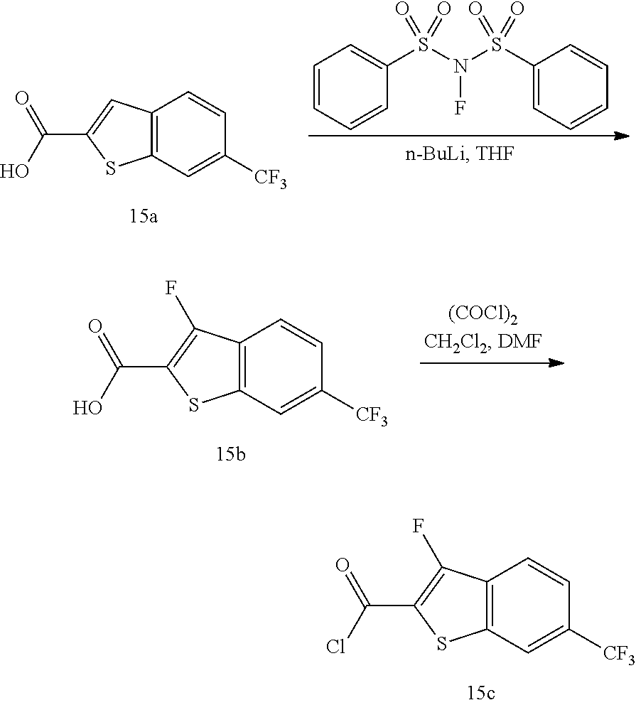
C1=CC=CC(S(N(F)S(C2=CC=CC=C2)(=O)=O)(=O)=O)=C1.C12=C(C=C([CF3])C=C1)SC(C(O)=O)=C2.C12=C(C=C([CF3])C=C1)SC(C(O)=O)=C2F.C12=C(C=C([CF3])C=C1)SC(C(Cl)=O)=C2F
